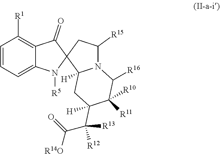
C1=CC=C2C(=C1[R1])C(=O)C1(N2[R5])C2([H])N(C([R15])C1)C([R16])C([R10])([R11])C(C([R13])([R12])C([R14O])=O)([H])C2
